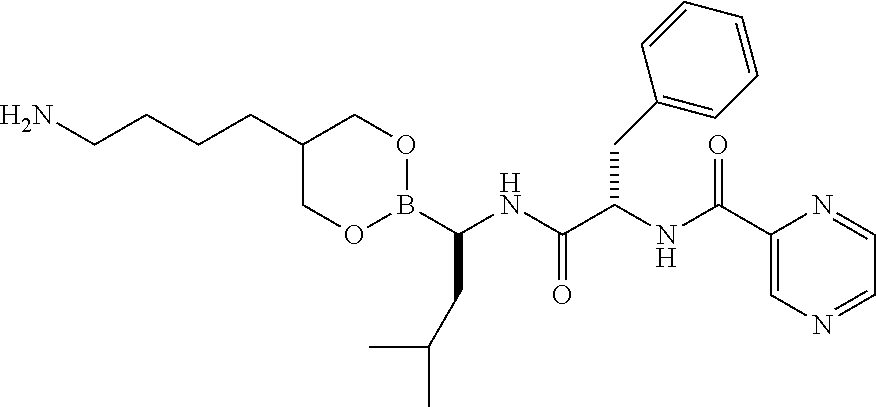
C1(CCCCN)COB(C(NC(C(NC(C2=CN=CC=N2)=O)CC2=CC=CC=C2)=O)CC(C)C)OC1
